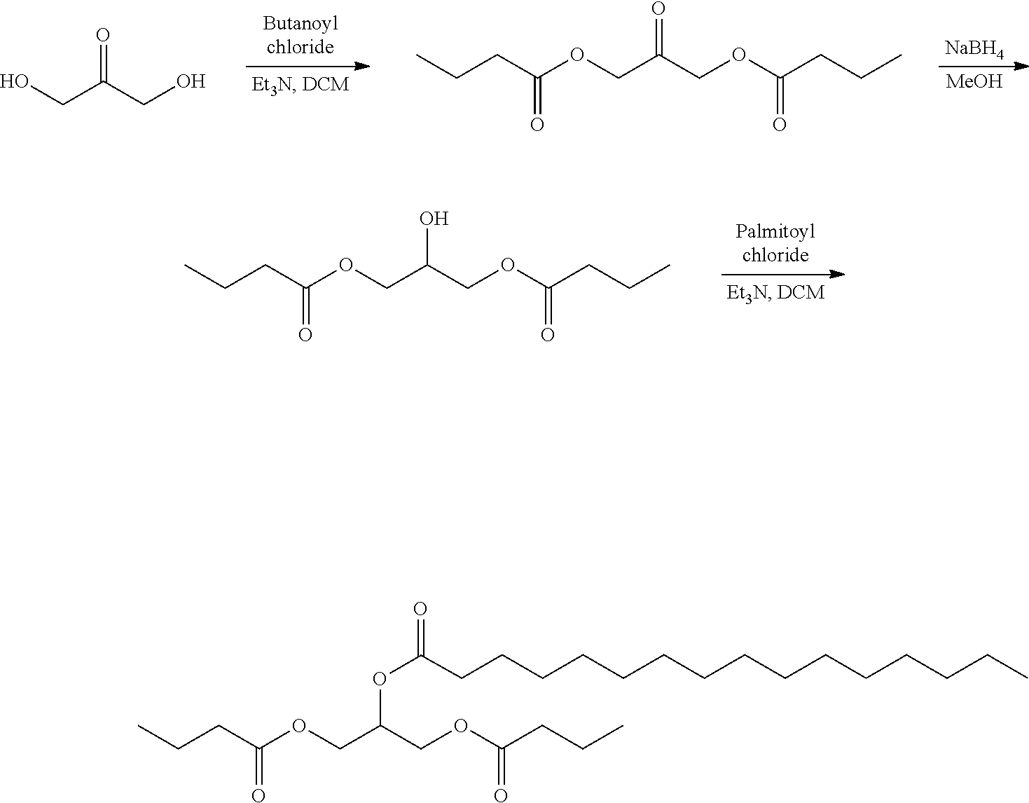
C(C(CO)=O)O.C(C(=O)OCC(=O)COC(=O)CCC)CC.[NaBH4].[MeOH].C(C(=O)OCC(COC(=O)CCC)O)CC.C(C(=O)OCC(OC(CCCCCCCCCCCCCCC)=O)COC(=O)CCC)CC
